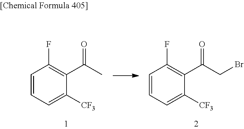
C1=CC=C([CF3])C(C(C)=O)=C1F.C1=CC=C([CF3])C(C(CBr)=O)=C1F
